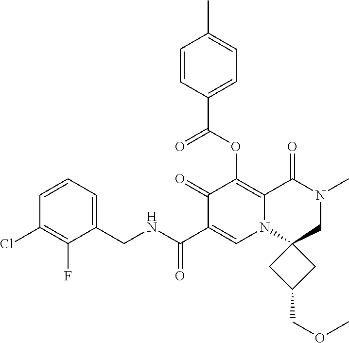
C1=CC=C(CNC(C2=CN3C(=C(OC(C4=CC=C(C)C=C4)=O)C2=O)C(=O)N(C)CC32CC(COC)C2)=O)C(F)=C1Cl
